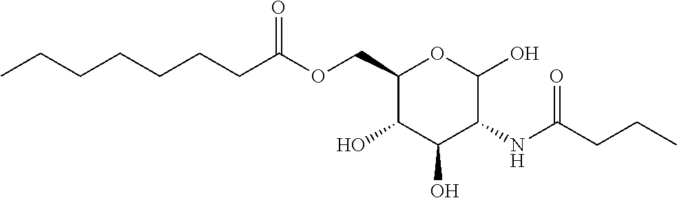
O(CC1C(O)C(O)C(NC(CCC)=O)C(O)O1)C(=O)CCCCCCC
